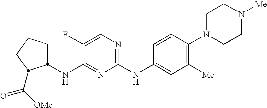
C1CCC(C([OMe])=O)C1NC1=NC(NC2=CC([Me])=C(N3CCN([Me])CC3)C=C2)=NC=C1F
